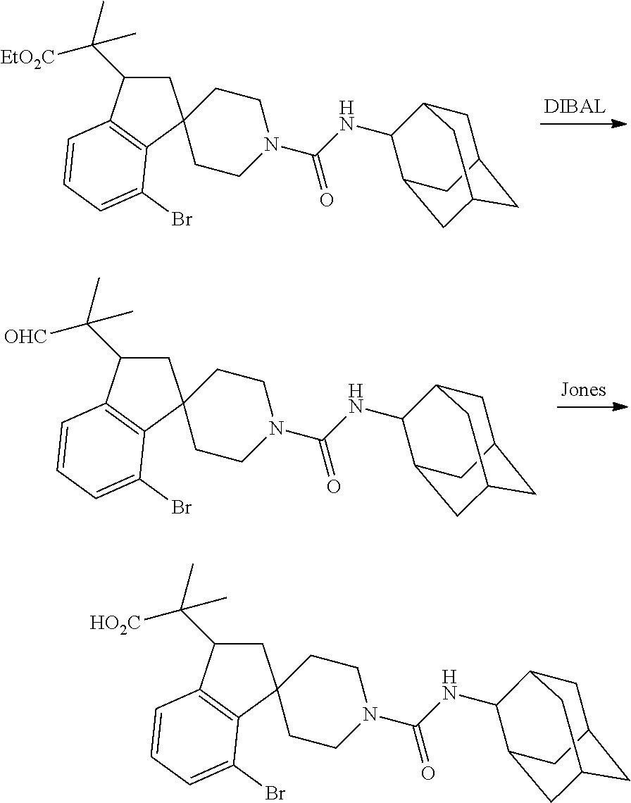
C1C(C(C)([EtO2C])C)C2=C(C13CCN(C(NC1C4CC5CC(CC1C5)C4)=O)CC3)C(Br)=CC=C2.C1C(C(C)([OHC])C)C2=C(C13CCN(C(NC1C4CC5CC(CC1C5)C4)=O)CC3)C(Br)=CC=C2.C1C(C(C)([HO2C])C)C2=C(C13CCN(C(NC1C4CC5CC(CC1C5)C4)=O)CC3)C(Br)=CC=C2
